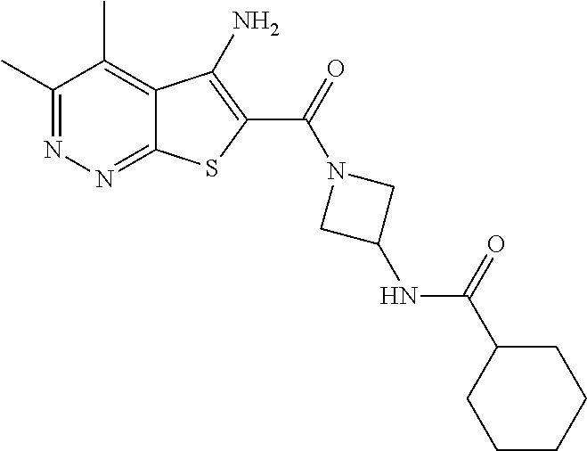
C1(C)=NN=C2C(=C1C)C(N)=C(C(=O)N1CC(NC(C3CCCCC3)=O)C1)S2
